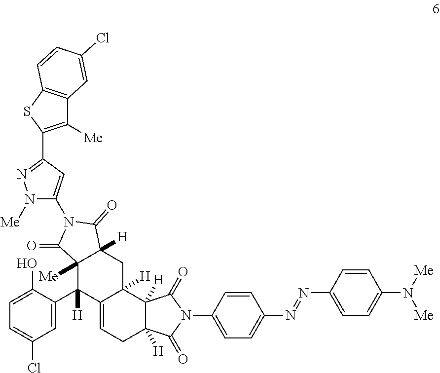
C12([Me])C(C3=CC(Cl)=CC=C3O)([H])C3=CCC4([H])C([H])(C3([H])CC1([H])C(=O)N(C1=CC(C3=C([Me])C5=C(S3)C=CC(Cl)=C5)=NN1[Me])C2=O)C(=O)N(C1=CC=C(N=NC2=CC=C(N([Me])[Me])C=C2)C=C1)C4=O
